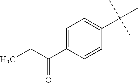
C1=C(C(CC)=O)C=CC(C(C)(C)C)=C1
